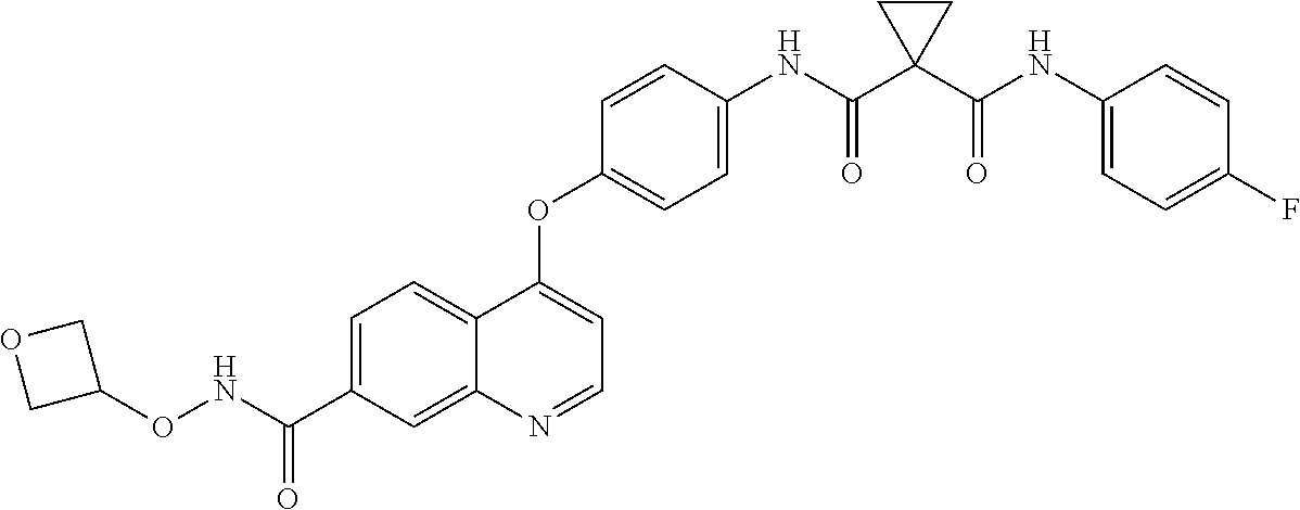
C12=CC=C(C(NOC3COC3)=O)C=C1N=CC=C2OC1=CC=C(NC(C2(C(NC3=CC=C(F)C=C3)=O)CC2)=O)C=C1
